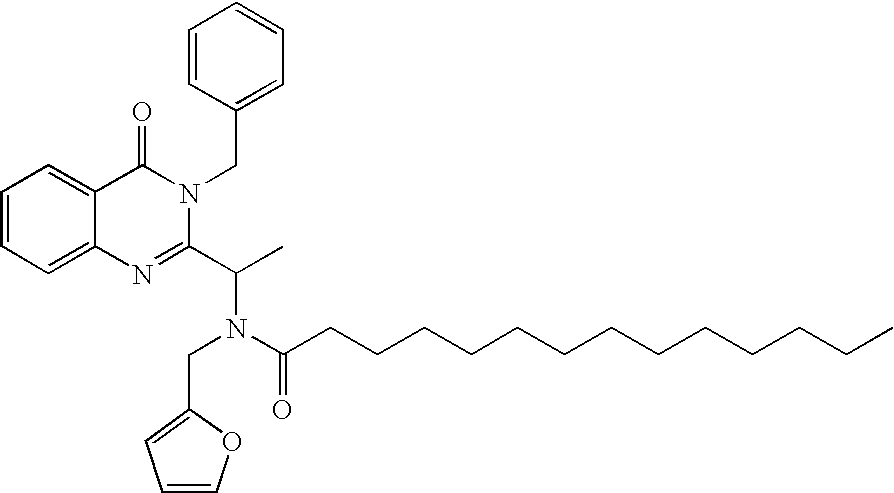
C1=COC(CN(C(C2=NC3=CC=CC=C3C(=O)N2CC2=CC=CC=C2)C)C(CCCCCCCCCCCCC)=O)=C1
